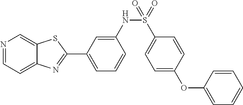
C1=C(NS(=O)(C2=CC=C(OC3=CC=CC=C3)C=C2)=O)C=CC=C1C1=NC2=CC=NC=C2S1
